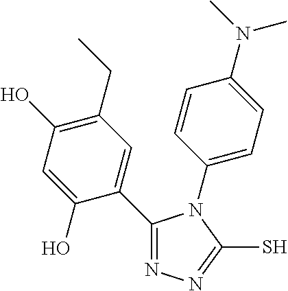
N1=C(C2=CC(CC)=C(O)C=C2O)N(C2=CC=C(N(C)C)C=C2)C(S)=N1
